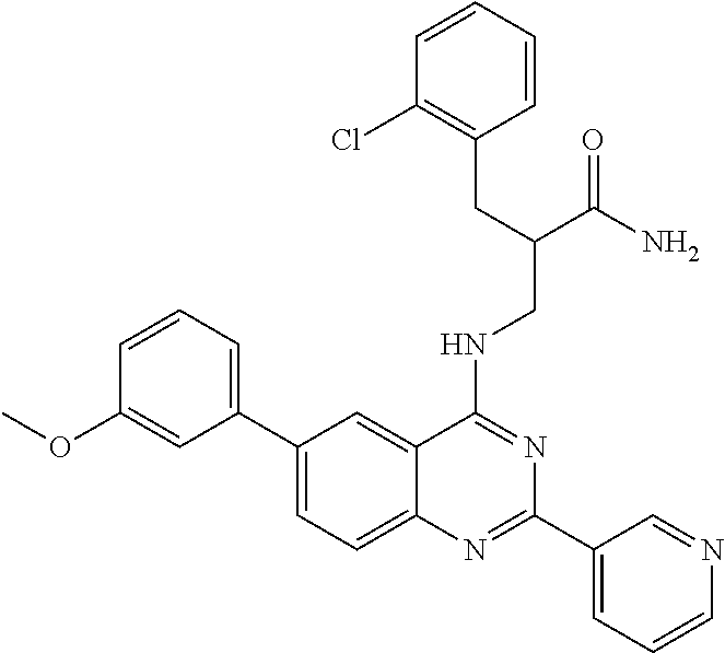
C1(C2=CC=CC(OC)=C2)=CC=C2C(=C1)C(NCC(C(N)=O)CC1=C(Cl)C=CC=C1)=NC(C1=CC=CN=C1)=N2
